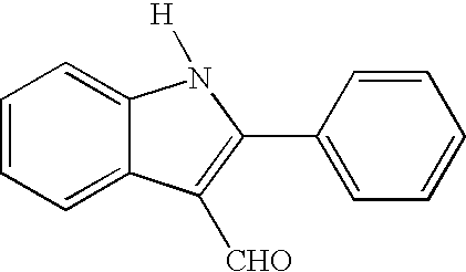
C1=CC=C2C(=C1)N([H])C(C1=CC=CC=C1)=C2[CHO]
